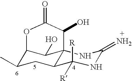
C12C(C)CC3C(C1O)(NC(=N)NC3([R])[R])C(O)C(=O)O2
